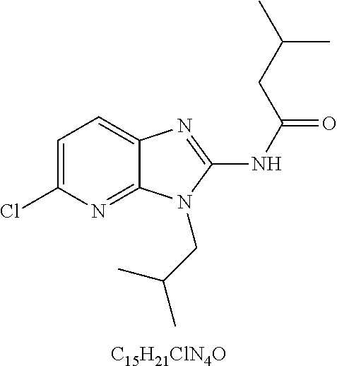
C1=C(Cl)N=C2C(=C1)N=C(NC(=O)CC(C)C)N2CC(C)C.[C15H21ClN4O]
